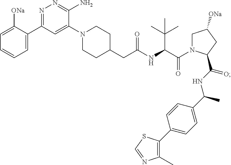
C1(CC(NC(C(N2CC([ONa])CC2C(NC(C2=CC=C(C3=C(C)N=CS3)C=C2)C)=O)=O)C(C)(C)C)=O)CCN(C2=CC(C3=CC=CC=C3[ONa])=NN=C2N)CC1
